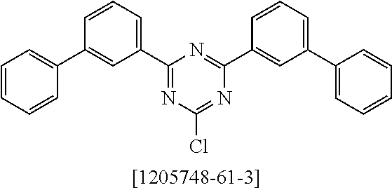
C1(C2=CC=CC(C3=CC=CC=C3)=C2)=NC(Cl)=NC(C2=CC(C3=CC=CC=C3)=CC=C2)=N1
